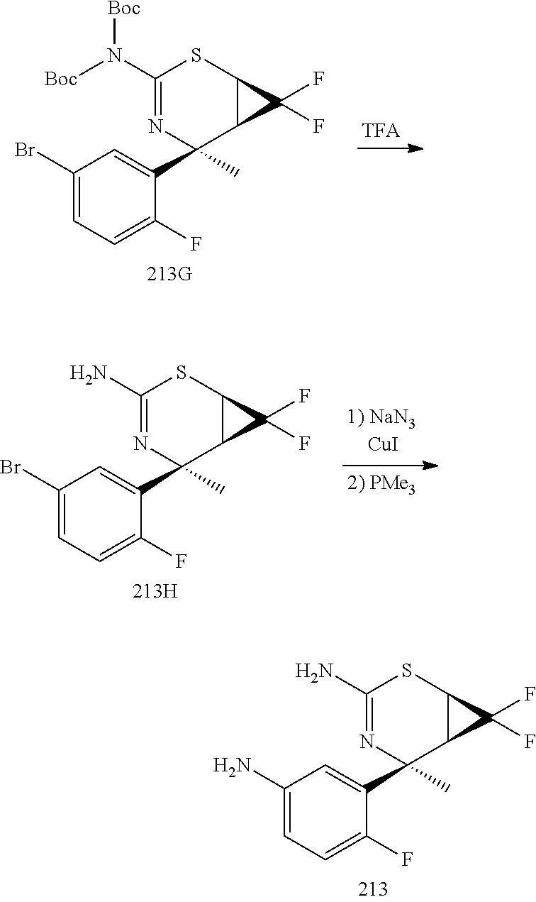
C1(N)=CC=C(F)C(C2(C)C3C(SC(N)=N2)C3(F)F)=C1.C1(Br)=CC=C(F)C(C2(C)C3C(SC(N([Boc])[Boc])=N2)C3(F)F)=C1.C1(Br)=CC=C(F)C(C2(C)C3C(SC(N)=N2)C3(F)F)=C1
